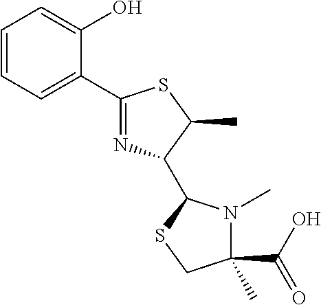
C1=CC=C(C2=NC(C3N(C)C(C(O)=O)(C)CS3)C(C)S2)C(O)=C1
